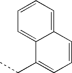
C12=CC=CC=C1C=CC=C2CC
